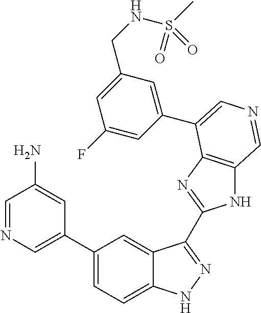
C1(C2=CN=CC(N)=C2)=CC=C2C(=C1)C(C1=NC3=C(N1)C=NC=C3C1=CC(CNS(C)(=O)=O)=CC(F)=C1)=NN2
